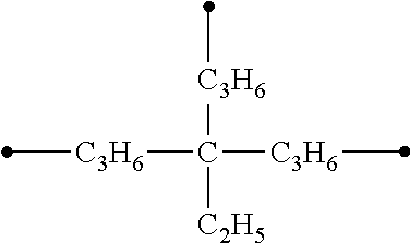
[C3H6](C([C2H5])([C3H6]C)[C3H6]C)C
